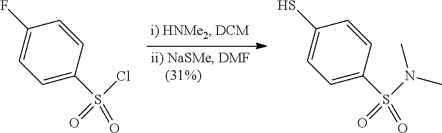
C1=CC(S(Cl)(=O)=O)=CC=C1F.C1=CC(S(=O)(=O)N(C)C)=CC=C1S
